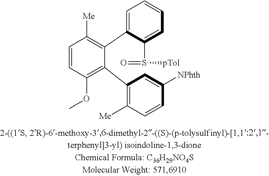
C1=CC(OC)=C(C2=C([Me])C=CC([NPhth])=C2)C(C2=CC=CC=C2S(=O)[pTol])=C1[Me]
